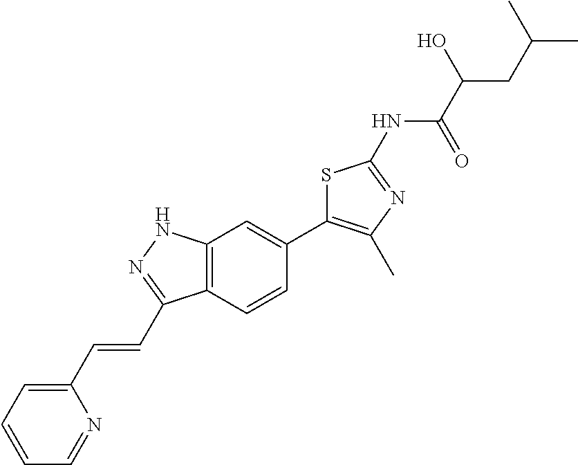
C(C(C(=O)NC1=NC(C)=C(C2=CC3=C(C=C2)C(C=CC2=CC=CC=N2)=NN3)S1)O)C(C)C
